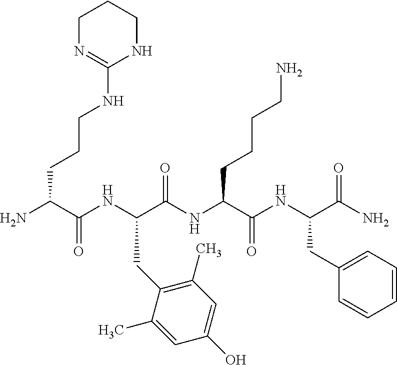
NC(C(NC(C(NC(C(NC(C(N)=O)CC1=CC=CC=C1)=O)CCCCN)=O)CC1=C(C)C=C(O)C=C1C)=O)CCCNC1=NCCCN1
